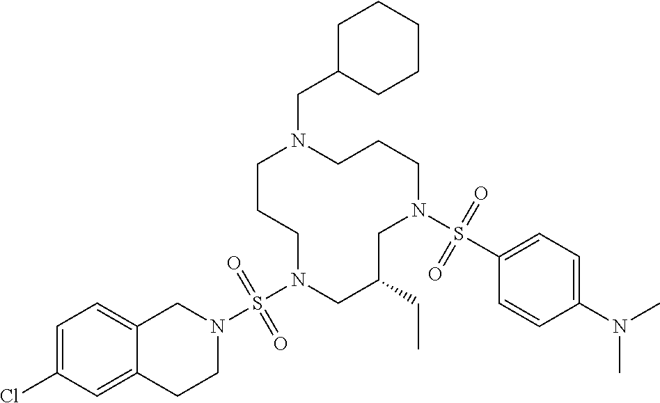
C1CCN(S(N2CC3=CC=C(Cl)C=C3CC2)(=O)=O)CC(CC)CN(S(C2=CC=C(N(C)C)C=C2)(=O)=O)CCCN1CC1CCCCC1
